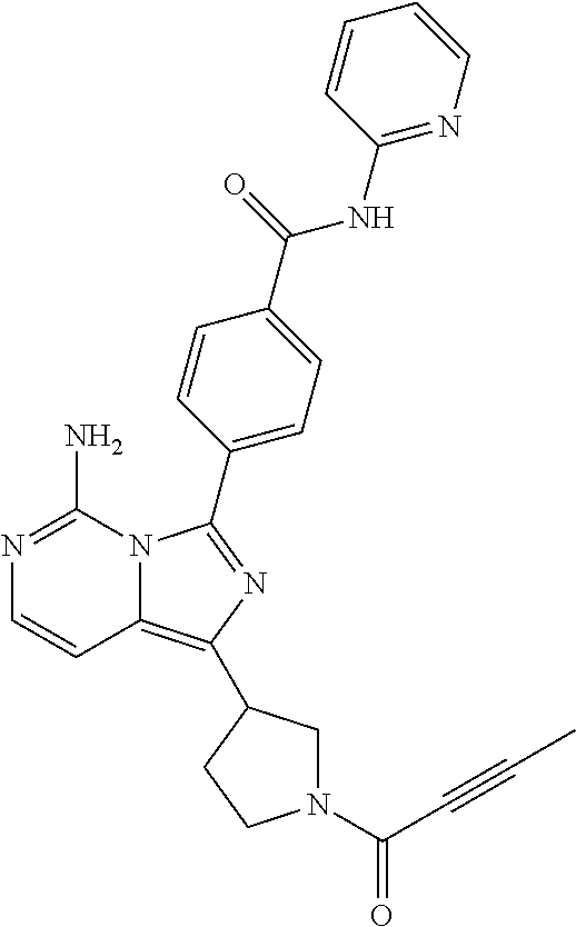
N1=C(N)N2C(=C(C3CN(C(C#CC)=O)CC3)N=C2C2=CC=C(C(=O)NC3=NC=CC=C3)C=C2)C=C1
